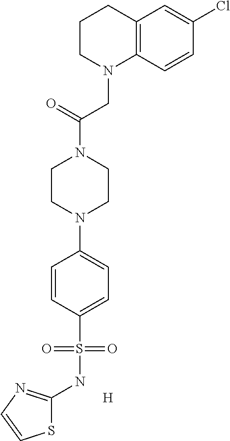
C12=C(C=CC(Cl)=C1)N(CC(N1CCN(C3=CC=C(S(NC4=NC=CS4)(=O)=O)C=C3)CC1)=O)CCC2.[H]
